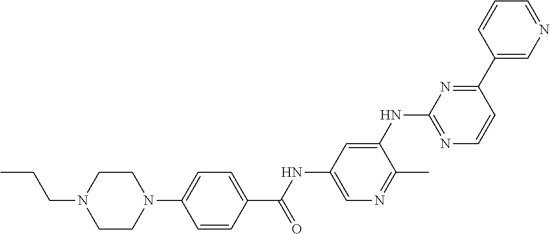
C1=CC(C(NC2=CN=C(C)C(NC3=NC=CC(C4=CN=CC=C4)=N3)=C2)=O)=CC=C1N1CCN(CCC)CC1
